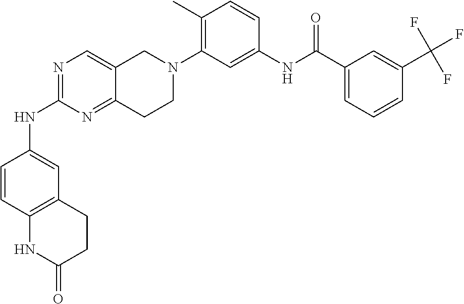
N1=C(NC2=CC3=C(C=C2)NC(=O)CC3)N=C2C(=C1)CN(C1=C(C)C=CC(NC(C3=CC=CC(C(F)(F)F)=C3)=O)=C1)CC2
